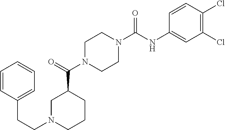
C1N(C(NC2=CC(Cl)=C(Cl)C=C2)=O)CCN(C(C2CN(CCC3=CC=CC=C3)CCC2)=O)C1
